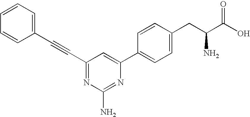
O=C(O)C(CC1=CC=C(C2=CC(C#CC3=CC=CC=C3)=NC(N)=N2)C=C1)N
